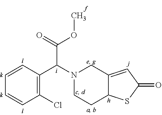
C1=CC=CC(Cl)=C1C(N1CCC2C(=CC(=O)S2)C1)C(=O)OC
